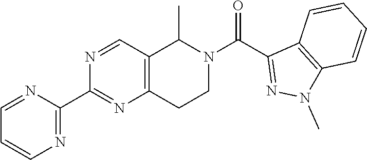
C1=NC(C2=NC3=C(C=N2)C(C)N(C(=O)C2=NN(C)C4=C2C=CC=C4)CC3)=NC=C1
